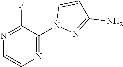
C1=CN=C(F)C(N2C=CC(N)=N2)=N1
